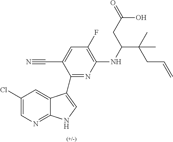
C1(Cl)=CN=C2C(=C1)C(C1=NC(NC(CC(O)=O)C(CC=C)(C)C)=C(F)C=C1C#N)=CN2
